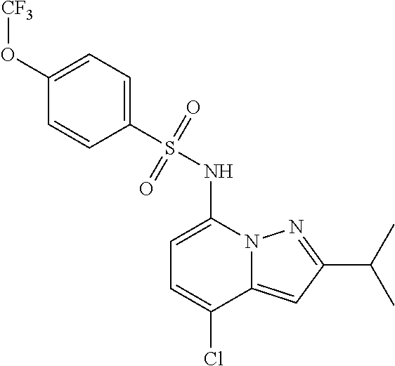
C1=C(NS(C2=CC=C(O[CF3])C=C2)(=O)=O)N2C(=CC(C(C)C)=N2)C(Cl)=C1
